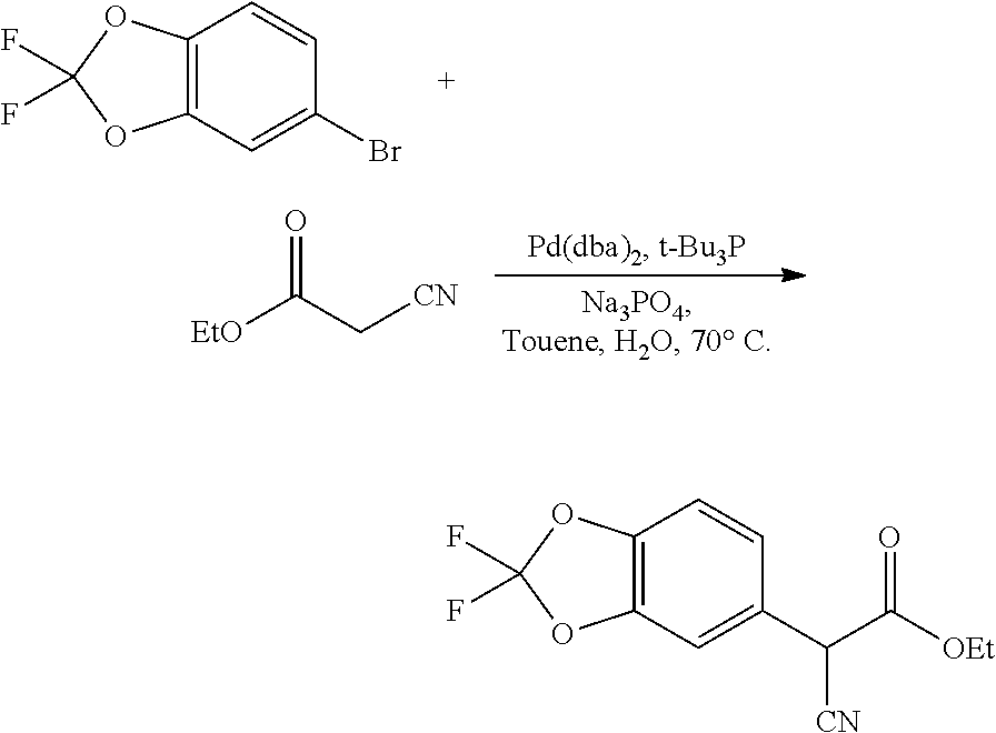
C12=C(C=C(C(C([OEt])=O)[CN])C=C1)OC(F)(F)O2.C12=C(C=C(Br)C=C1)OC(F)(F)O2.O=C(C[CN])[EtO]
